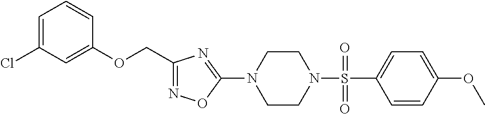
N1=C(COC2=CC(Cl)=CC=C2)N=C(N2CCN(S(=O)(C3=CC=C(OC)C=C3)=O)CC2)O1
